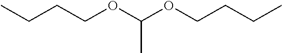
CCCCOC(OCCCC)C
